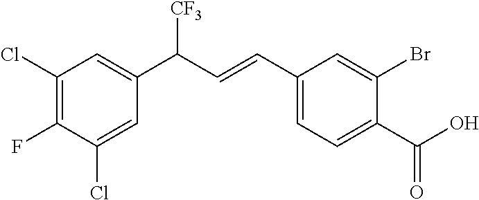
C1(Cl)=C(F)C(Cl)=CC(C(C=CC2=CC=C(C(=O)O)C(Br)=C2)[CF3])=C1
